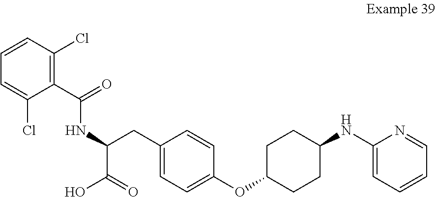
C1=CC(Cl)=C(C(=O)NC(CC2=CC=C(OC3CCC(NC4=CC=CC=N4)CC3)C=C2)C(=O)O)C(Cl)=C1
